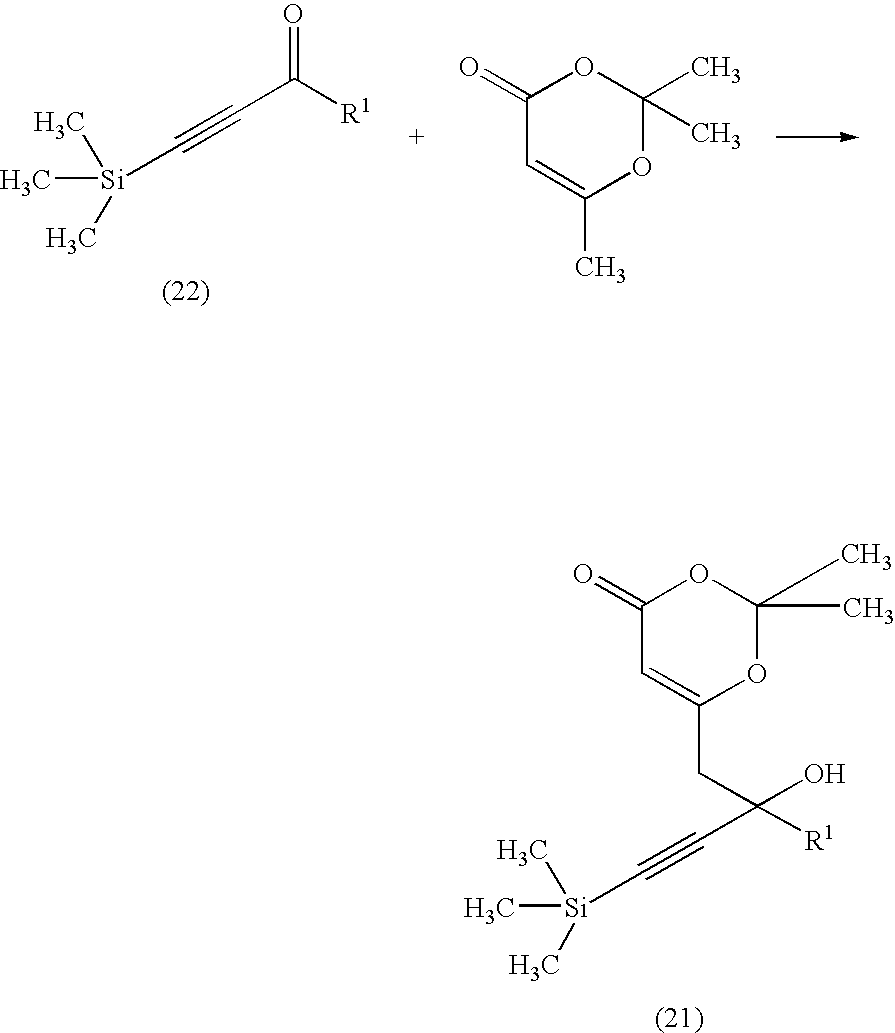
C[Si](C)(C)C#CC([R1])(O)CC1=CC(=O)OC(C)(C)O1.C[Si](C)(C)C#CC([R1])=O.C1(=O)C=C(C)OC(C)(C)O1
